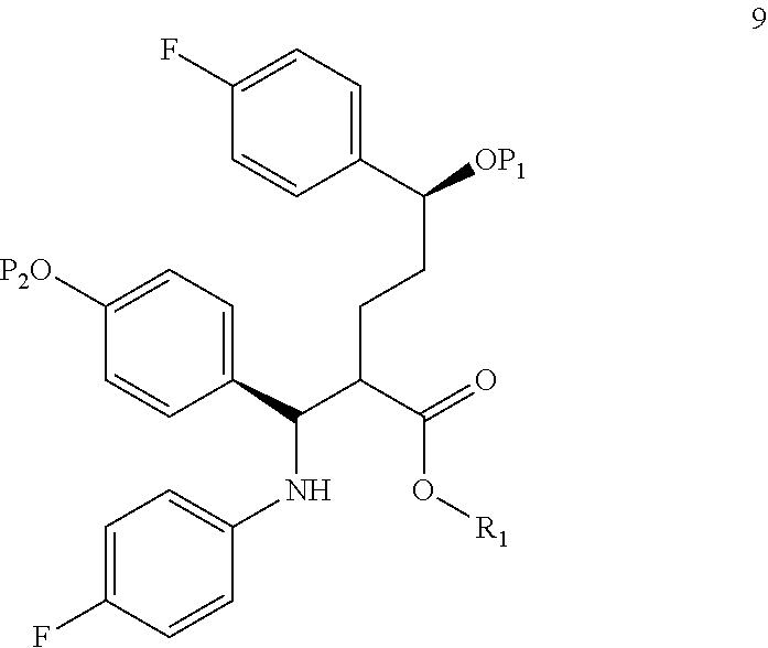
C1(C(C(C(O[R1])=O)CCC([OP1])C2=CC=C(F)C=C2)NC2=CC=C(F)C=C2)=CC=C([P2O])C=C1
